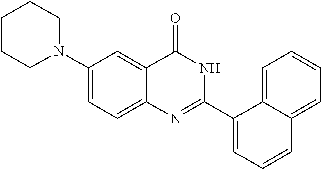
N1(C2=CC=C3C(=C2)C(=O)NC(C2=CC=CC4=CC=CC=C24)=N3)CCCCC1
